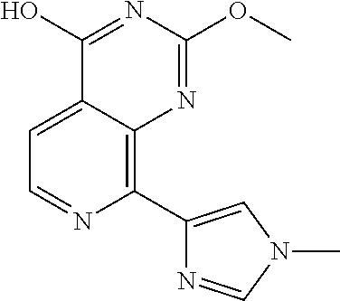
C1(C2=CN(C)C=N2)=C2C(=CC=N1)C(O)=NC(OC)=N2
